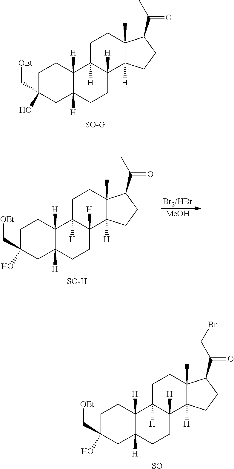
C1C(O)(C[OEt])CC2([H])C([H])(C1)C1([H])C([H])(CC2)C2([H])C(C)(CC1)C(C(=O)C)CC2.[SO-G].C1C(O)(C[OEt])CC2([H])C([H])(C1)C1([H])C([H])(CC2)C2([H])C(C)(CC1)C(C(=O)C)CC2.[SO-H].[Br2/HBr].[MeOH].C1C(O)(C[OEt])CC2([H])C([H])(C1)C1([H])C([H])(CC2)C2([H])C(C)(CC1)C(C(=O)CBr)CC2.[SO]
